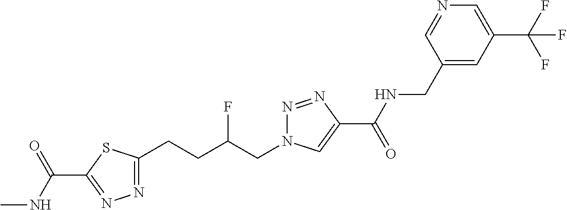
C1(C(NC)=O)=NN=C(CCC(CN2N=NC(C(=O)NCC3=CC(C(F)(F)F)=CN=C3)=C2)F)S1
